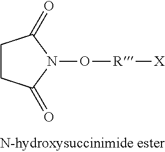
N1(O[R][X])C(=O)CCC1=O
